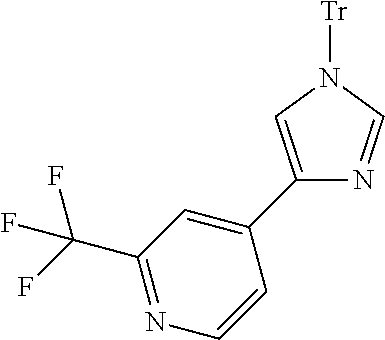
N1=CN([Tr])C=C1C1=CC(C(F)(F)F)=NC=C1
